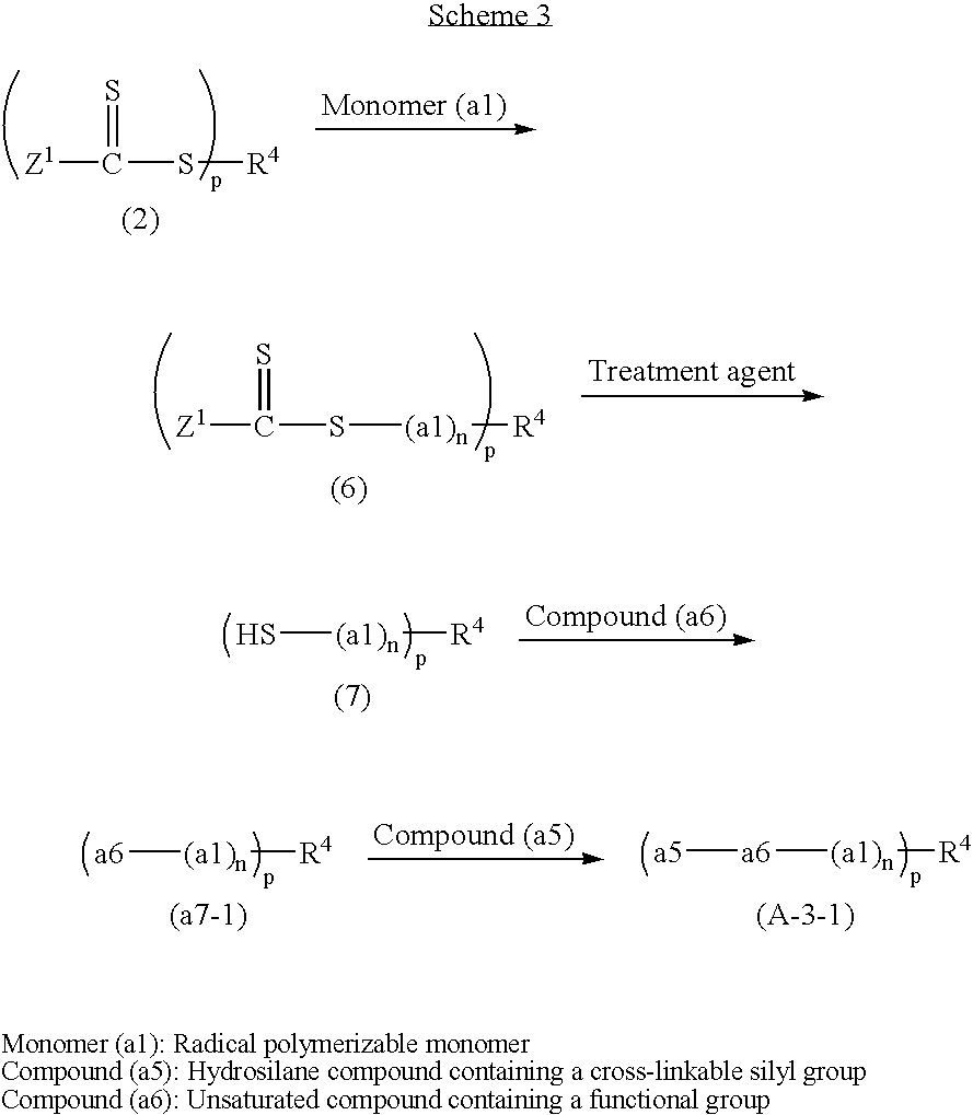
[Z1]C(S[R4])=S.[Z1]C(S[(a1)n][R4])=S.[(a1)n]([R4])S.[a6]([(a1)n][R4])[a5].[(a1)n]([R4])[a6]
